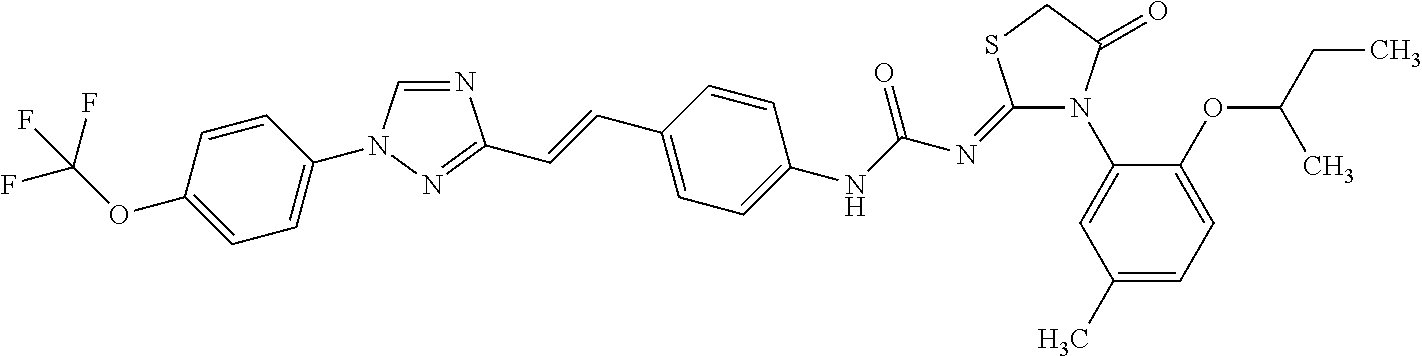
N1=CN(C2=CC=C(OC(F)(F)F)C=C2)N=C1C=CC1=CC=C(NC(N=C2N(C3=CC(C)=CC=C3OC(CC)C)C(=O)CS2)=O)C=C1
